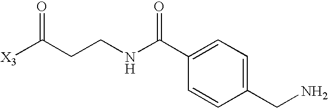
C1(C(NCCC([X3])=O)=O)=CC=C(CN)C=C1
